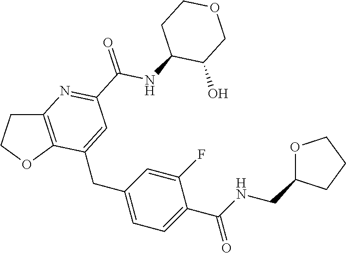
C(C1=CC=C(CC2=CC(C(NC3C(O)COCC3)=O)=NC3=C2OCC3)C=C1F)(NCC1OCCC1)=O
